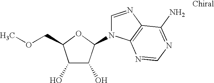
C1(O)C(O)C(N2C=NC3=C2N=CN=C3N)OC1COC
